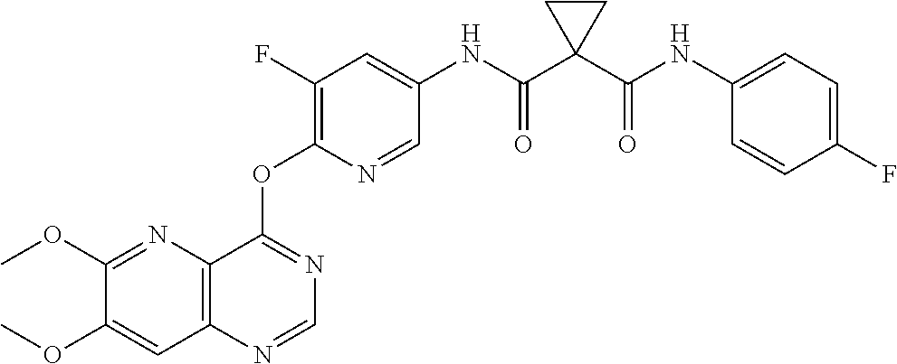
C1(OC)=CC2=C(N=C1OC)C(OC1=C(F)C=C(NC(C3(C(NC4=CC=C(F)C=C4)=O)CC3)=O)C=N1)=NC=N2
